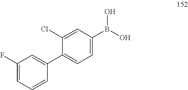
C1(C2=CC(F)=CC=C2)=CC=C(B(O)O)C=C1Cl
